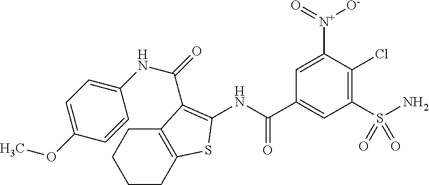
NS(C1=C(Cl)C([N+](=O)[O-])=CC(C(NC2=C(C(=O)NC3=CC=C(OC)C=C3)C3=C(CCCC3)S2)=O)=C1)(=O)=O
